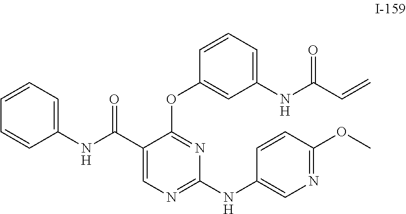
C1=CC=C(NC(C2=CN=C(NC3=CN=C(OC)C=C3)N=C2OC2=CC(NC(C=C)=O)=CC=C2)=O)C=C1
